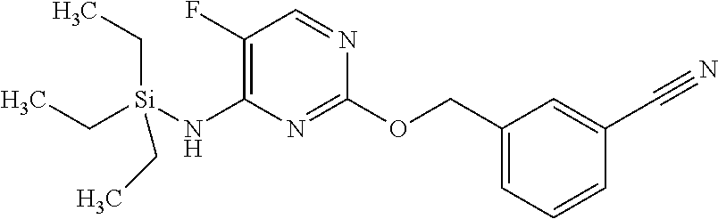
C1=CC=C(COC2=NC(N[Si](CC)(CC)CC)=C(F)C=N2)C=C1C#N
